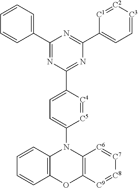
C12=C(OC3=C(N1C1=CC=C(C4=NC(C5=CC=[C3][C2]=[C1]5)=NC(C5=CC=CC=C5)=N4)[C4]=[C5]1)[C6]=[C7][C8]=[C9]3)C=CC=C2
